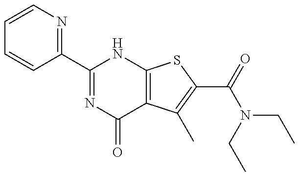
C1=CN=C(C2=NC(=O)C3=C(N2)SC(C(=O)N(CC)CC)=C3C)C=C1
